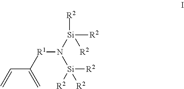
C=CC(=C)[R1]N([Si]([R2])([R2])[R2])[Si]([R2])([R2])[R2]
